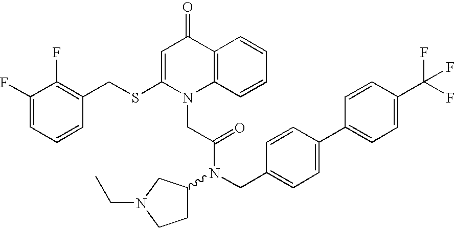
C1(F)=CC=CC(CSC2=CC(=O)C3=C(N2CC(N(C2CCN(CC)C2)CC2=CC=C(C4=CC=C(C(F)(F)F)C=C4)C=C2)=O)C=CC=C3)=C1F
